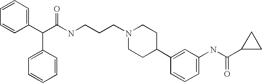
C(C(C1=CC=CC=C1)C1=CC=CC=C1)(NCCCN1CCC(C2=CC(NC(C3CC3)=O)=CC=C2)CC1)=O
